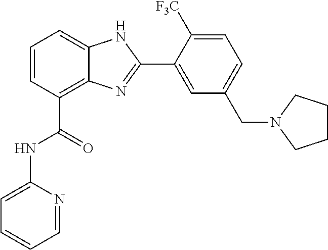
C1=CC(C(NC2=CC=CC=N2)=O)=C2C(=C1)NC(C1=CC(CN3CCCC3)=CC=C1[F3C])=N2
